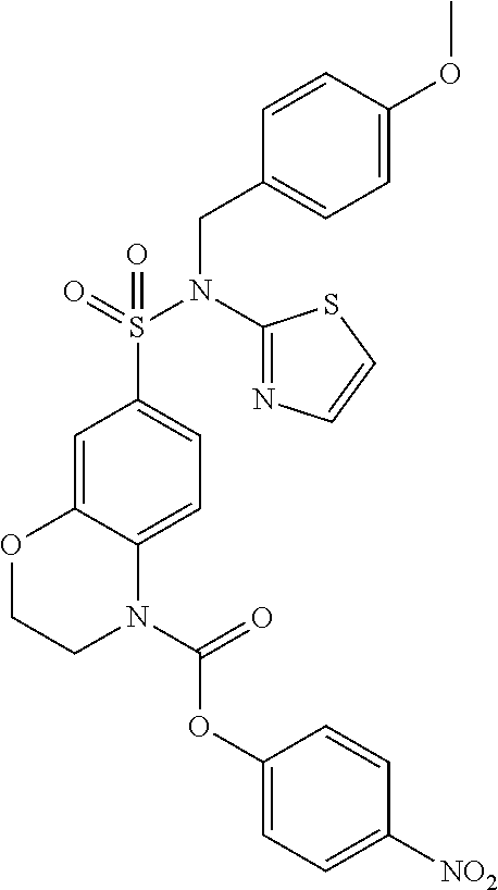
C(OC1=CC=C([NO2])C=C1)(=O)N1C2=CC=C(S(=O)(N(C3=NC=CS3)CC3=CC=C(OC)C=C3)=O)C=C2OCC1
